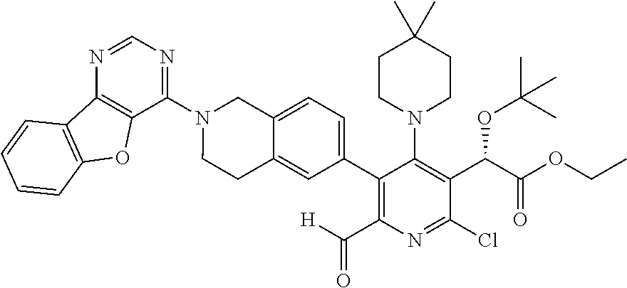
C1(N2CC3=CC=C(C4=C(C(=O)[H])N=C(Cl)C(C(C(=O)OCC)OC(C)(C)C)=C4N4CCC(C)(C)CC4)C=C3CC2)=NC=NC2=C1OC1=C2C=CC=C1
